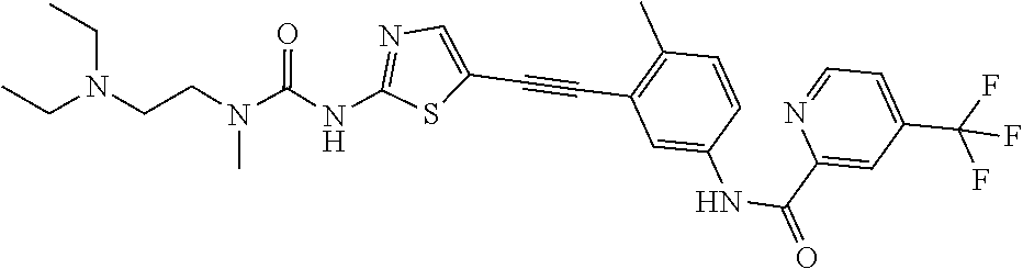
N1=C(NC(N(CCN(CC)CC)C)=O)SC(C#CC2=C(C)C=CC(NC(C3=CC(C(F)(F)F)=CC=N3)=O)=C2)=C1
